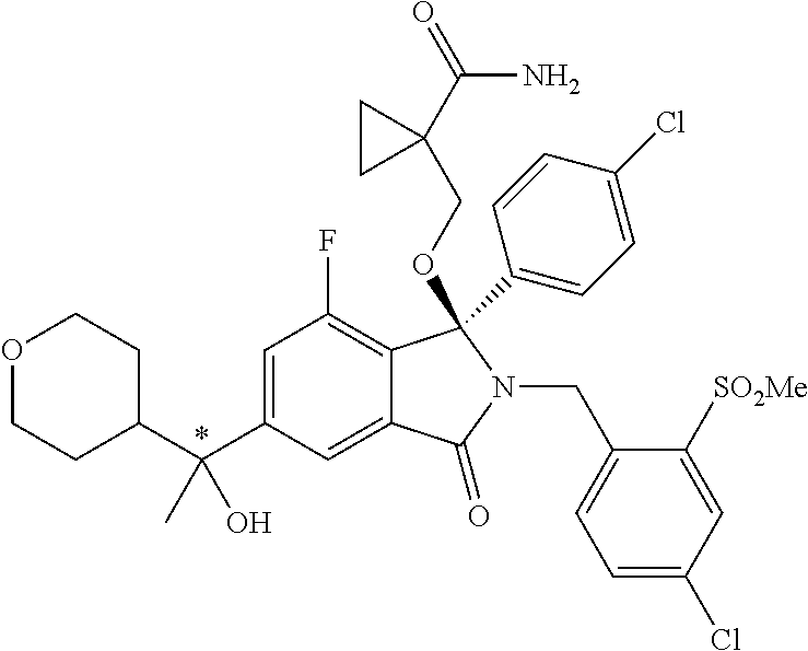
C1=C(C(C2CCOCC2)(O)C)C=C2C(=C1F)C(C1=CC=C(Cl)C=C1)(OCC1(C(N)=O)CC1)N(CC1=CC=C(Cl)C=C1[SO2Me])C2=O
